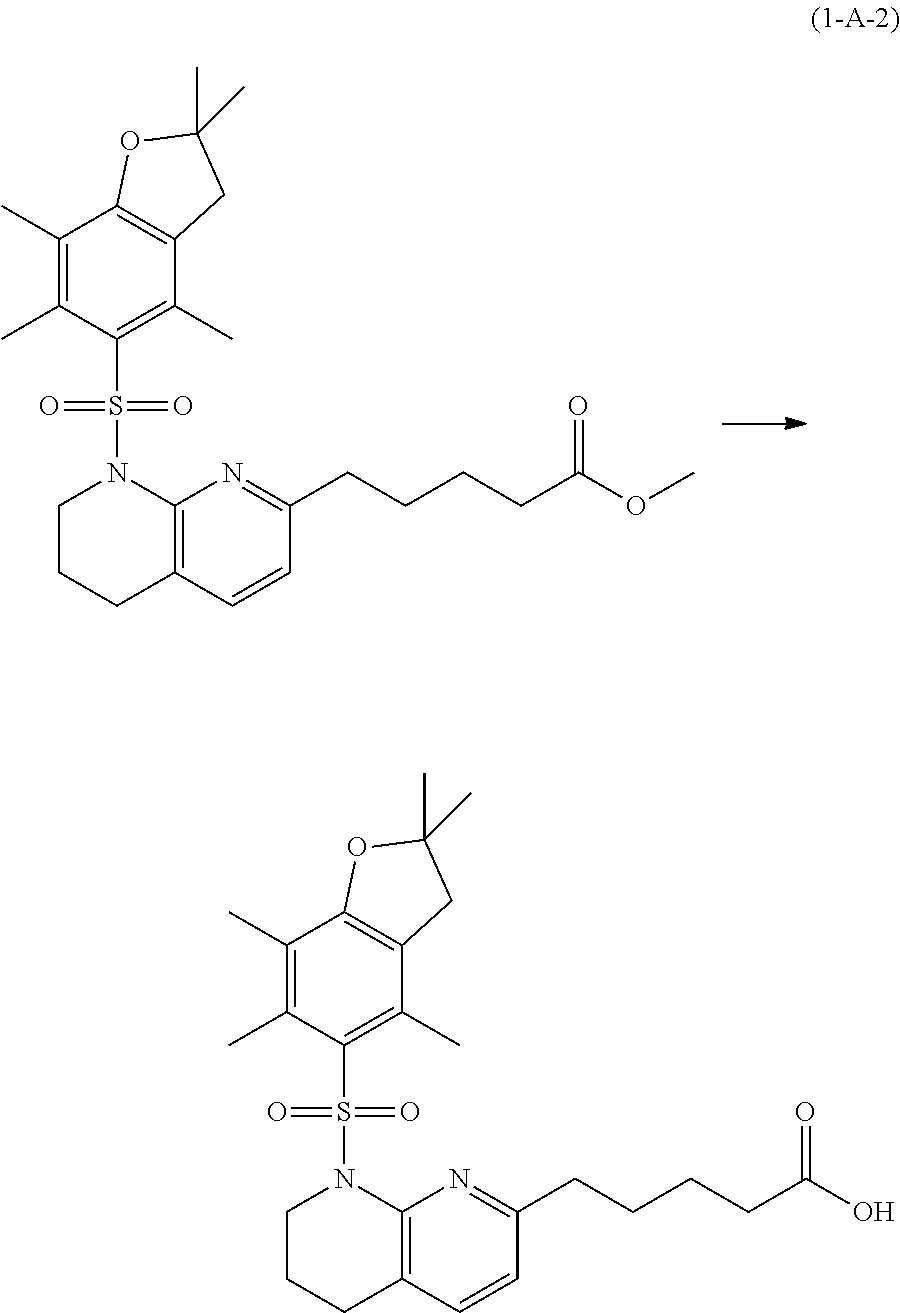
C12=C(C=CC(CCCCC(=O)OC)=N1)CCCN2S(=O)(=O)C1=C(C)C2=C(C(C)=C1C)OC(C)(C)C2.C12=C(C=CC(CCCCC(=O)O)=N1)CCCN2S(=O)(=O)C1=C(C)C2=C(C(C)=C1C)OC(C)(C)C2
